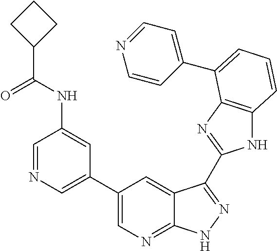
C1(C2=CN=C3C(=C2)C(C2=NC4=C(N2)C=CC=C4C2=CC=NC=C2)=NN3)=CN=CC(NC(C2CCC2)=O)=C1
